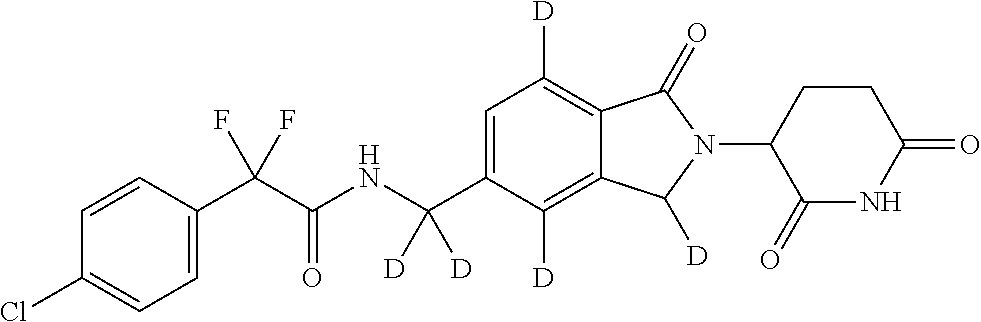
C1=CC(C(C(NC(C2=CC([D])=C3C(=C2[D])C([D])N(C2C(=O)NC(=O)CC2)C3=O)([D])[D])=O)(F)F)=CC=C1Cl
